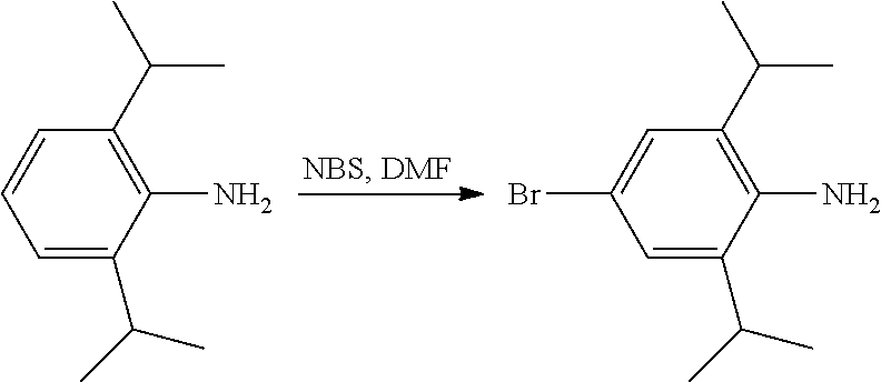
C1=C(C(C)C)C(N)=C(C(C)C)C=C1.C1=C(C(C)C)C(N)=C(C(C)C)C=C1Br
